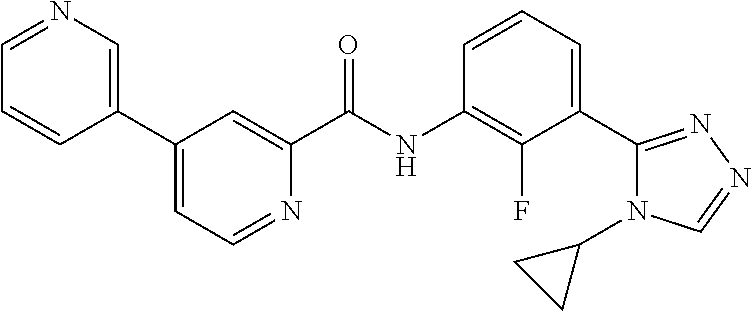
C1(C2=CN=CC=C2)=CC=NC(C(NC2=C(F)C(C3=NN=CN3C3CC3)=CC=C2)=O)=C1
